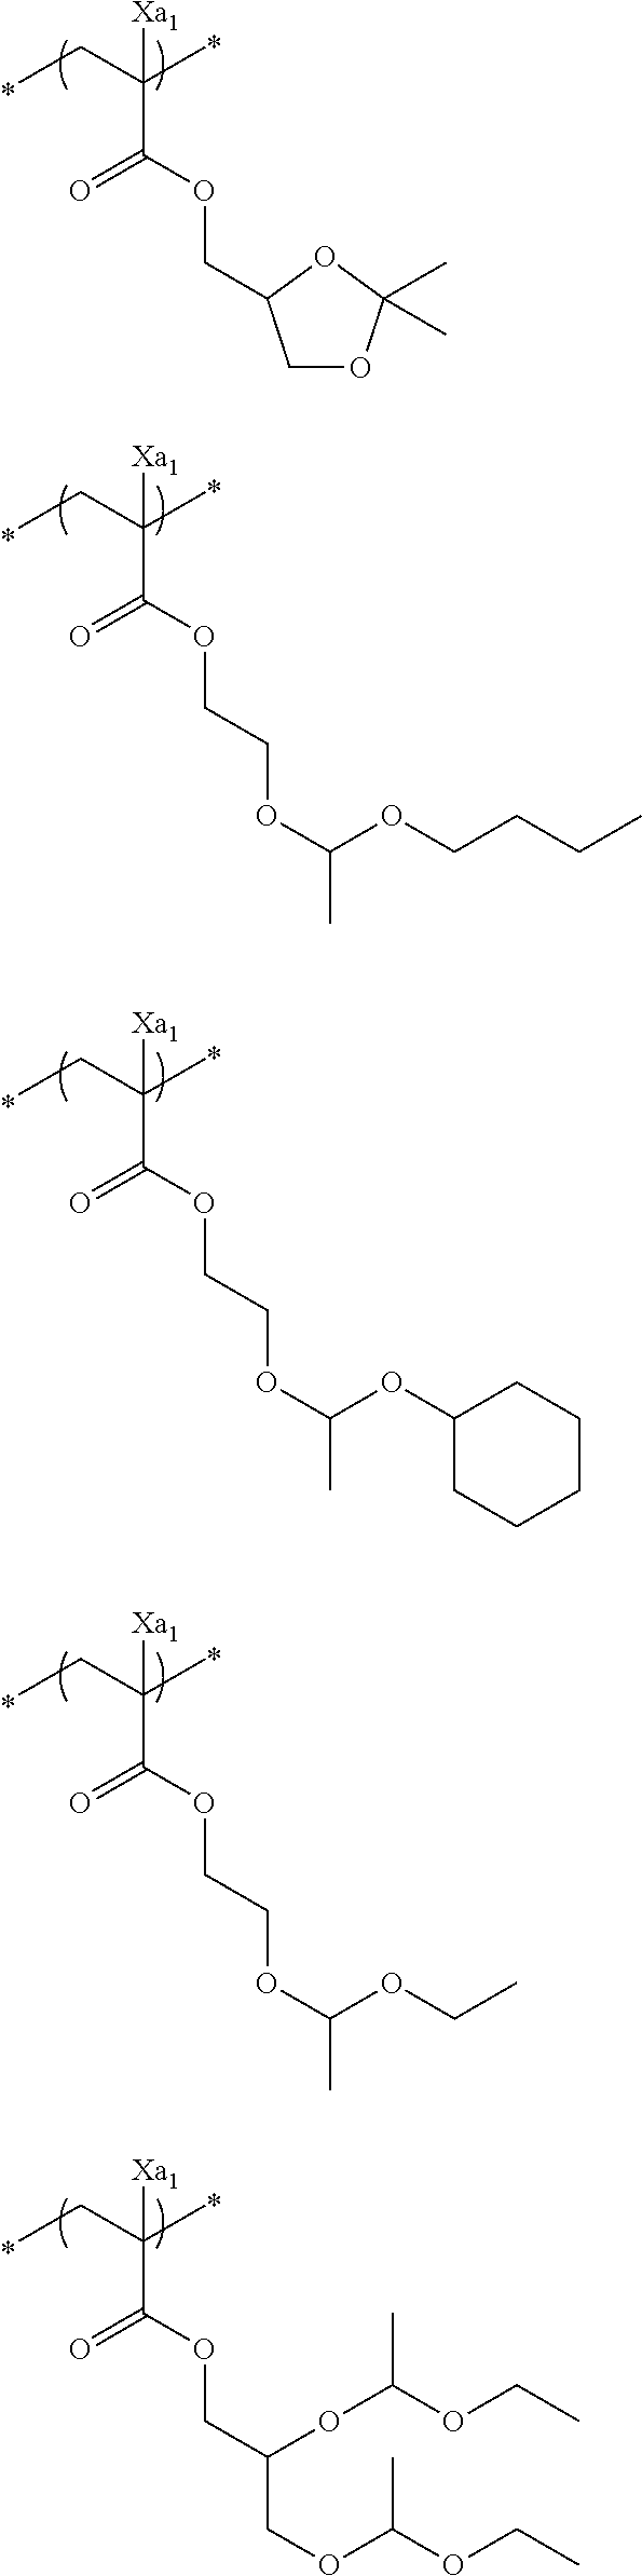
CCC(C)([Xa1])C(OCCOC(C)OCCCC)=O.CCC(C)([Xa1])C(OCCOC(C)OC1CCCCC1)=O.CCC(C)([Xa1])C(OCCOC(C)OCC)=O.CCC(C)([Xa1])C(OCC(COC(OCC)C)OC(C)OCC)=O.CCC(C)([Xa1])C(OCC1COC(C)(C)O1)=O
